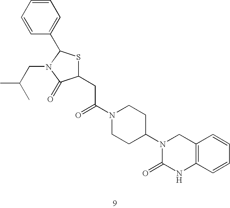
C1(CC(N2CCC(N3C(=O)NC4=C(C3)C=CC=C4)CC2)=O)SC(C2=CC=CC=C2)N(CC(C)C)C1=O
